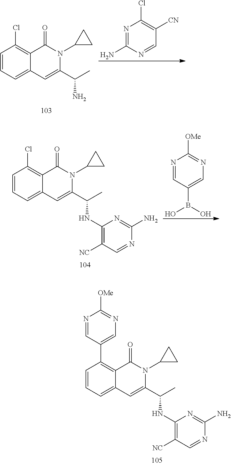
C1=CC=C2C(=C1C1=CN=C([OMe])N=C1)C(=O)N(C1CC1)C(C(C)NC1=C([NC])C=NC(N)=N1)=C2.C1=CC=C2C(=C1Cl)C(=O)N(C1CC1)C(C(C)N)=C2.N1=C(N)N=CC([CN])=C1Cl.C1=CC=C2C(=C1Cl)C(=O)N(C1CC1)C(C(C)NC1=C([NC])C=NC(N)=N1)=C2.N1=CC(B(O)O)=CN=C1[OMe]
